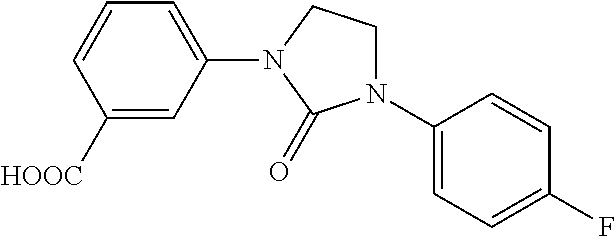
C1([HOOC])=CC(N2CCN(C3=CC=C(F)C=C3)C2=O)=CC=C1
